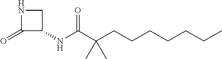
N1C(=O)C(NC(C(CCCCCCC)(C)C)=O)C1
